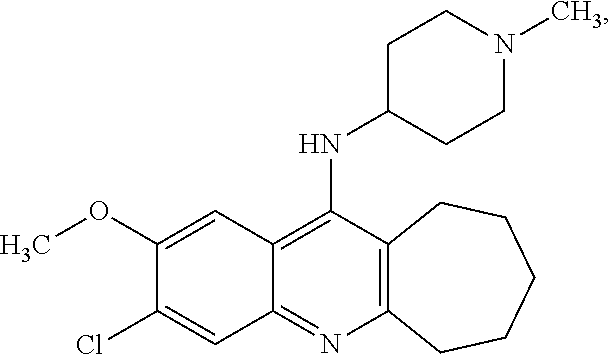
C12=C(N=C3C(=C1NC1CCN(C)CC1)C=C(OC)C(Cl)=C3)CCCCC2
